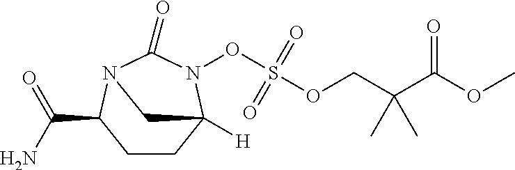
C1CC2([H])N(OS(OCC(C(OC)=O)(C)C)(=O)=O)C(=O)N(C1C(N)=O)C2
